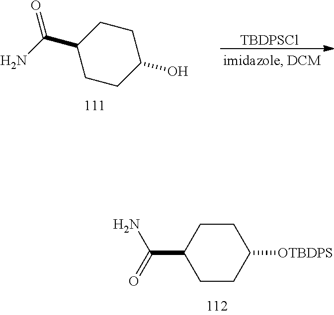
C1CC([OTBDPS])CCC1C(=O)N.[TBDPSCl].C1CC(O)CCC1C(N)=O
